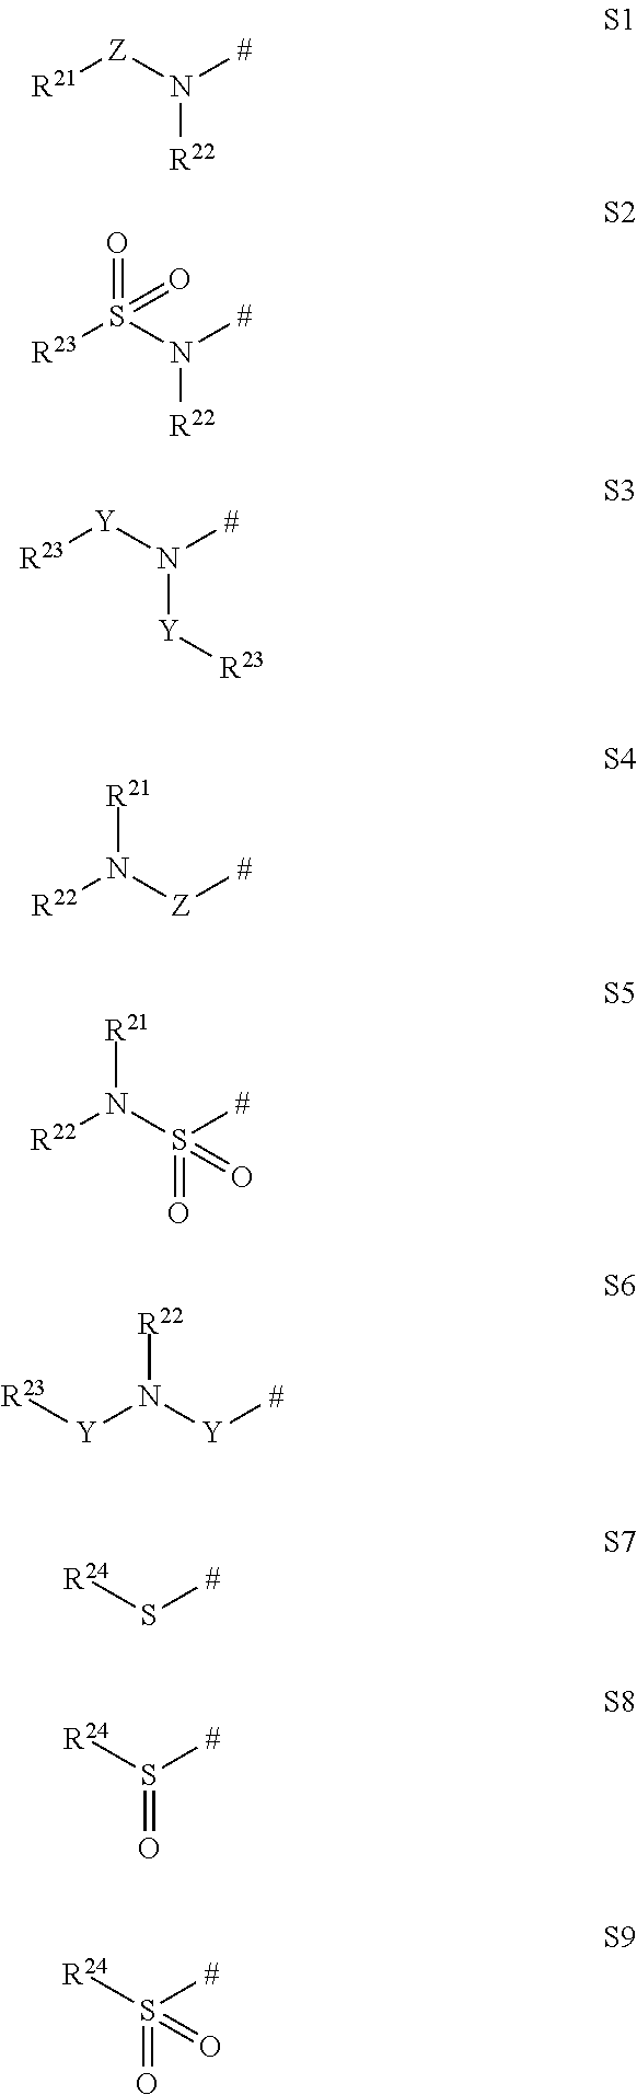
N([#])([Z][R21])[R22].S(=O)(=O)(N([#])[R22])[R23].N([Y][R23])([Y][R23])[#].N([R21])([Z][#])[R22].N([R21])(S([#])(=O)=O)[R22].N([R22])([Y][#])[Y][R23].S([R24])[#].S(=O)([R24])[#].S(=O)([R24])([#])=O
